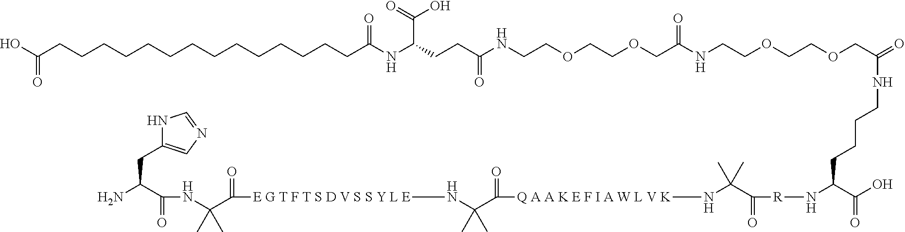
N1C(CC(N)C(=O)NC(C(=O)[E G T F T S D V S S Y L E]NC(C(=O)[Q A A K E F I A W L V K]NC(C(=O)[R]NC(C(O)=O)CCCCNC(=O)COCCOCCNC(COCCOCCNC(CCC(NC(CCCCCCCCCCCCCCC(O)=O)=O)C(O)=O)=O)=O)(C)C)(C)C)(C)C)=CN=C1
